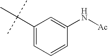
C1(C(C)(C)C)=CC=CC(N[Ac])=C1
